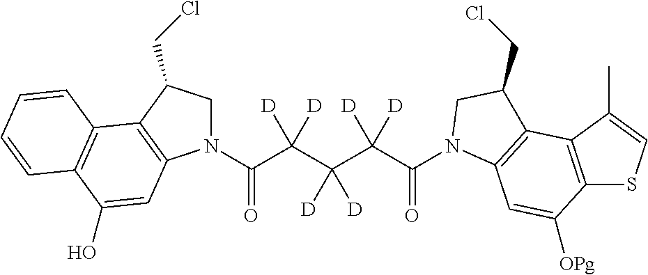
N1(C(C(C(C(C(=O)N2C3=C(C4=C(SC=C4C)C([OPg])=C3)C(CCl)C2)([D])[D])([D])[D])([D])[D])=O)CC(CCl)C2=C1C=C(O)C1=C2C=CC=C1
